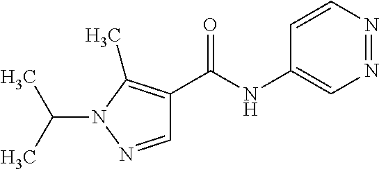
N1=NC=CC(NC(C2=C(C)N(C(C)C)N=C2)=O)=C1
